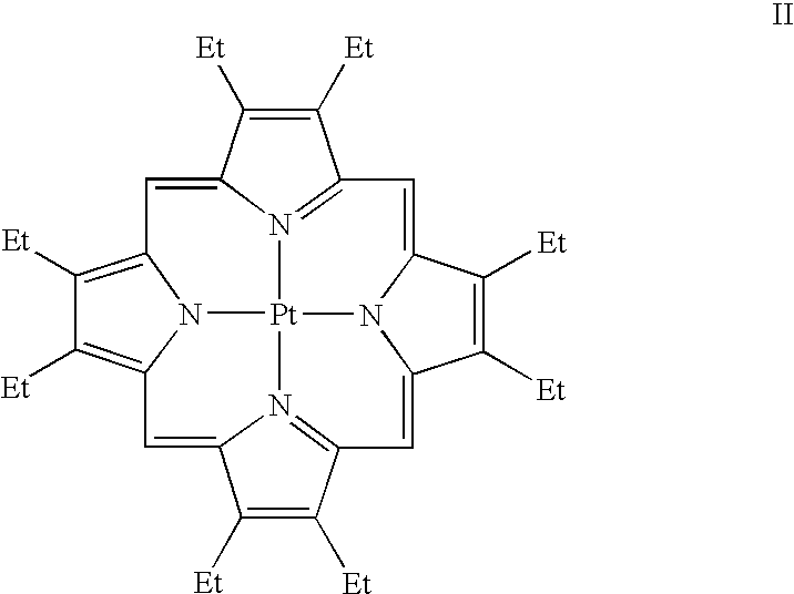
C12=N3C(=CC4=C([Et])C([Et])=C5N4[Pt]34N3C(=CC6=N4C(=C5)C([Et])=C6[Et])C([Et])=C([Et])C3=C1)C([Et])=C2[Et]
